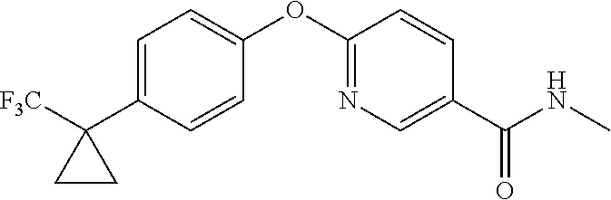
C1=C(C2([F3C])CC2)C=CC(OC2=NC=C(C(NC)=O)C=C2)=C1
